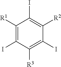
C1(I)=C([R1])C(I)=C([R2])C(I)=C1[R3]
